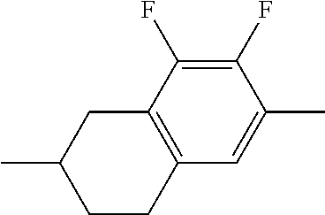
CC1=CC2=C(C(F)=C1F)CC(C)CC2
